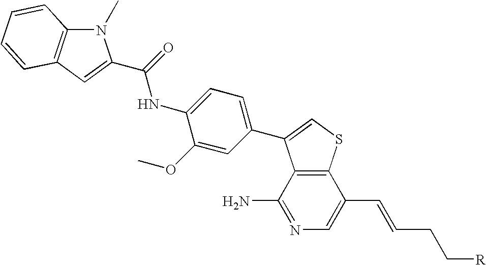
C1(N)=NC=C(C=CCC[R])C2=C1C(C1=CC=C(NC(=O)C3=CC4=C(N3C)C=CC=C4)C(OC)=C1)=CS2
